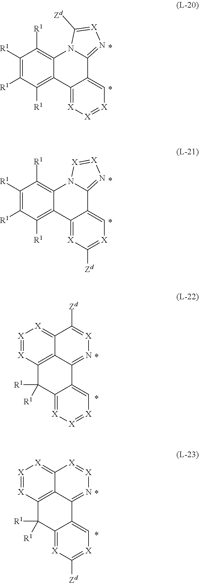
C1([R1])=C([R1])C([R1])=C2C(=C1[R1])N1C(=N[X]=C1[Zd])C1=C[X]=[X][X]=C21.C1([R1])=C([R1])C([R1])=C2C(=C1[R1])N1C(=N[X]=[X]1)C1=C[X]=C([Zd])[X]=C21.C12=[X][X]=[X]C=C1C1=N[X]=C([Zd])C3=[X][X]=[X]C(=C13)C2([R1])[R1].C12=[X]C([Zd])=[X]C=C1C1=N[X]=[X]C3=[X][X]=[X]C(=C13)C2([R1])[R1]
